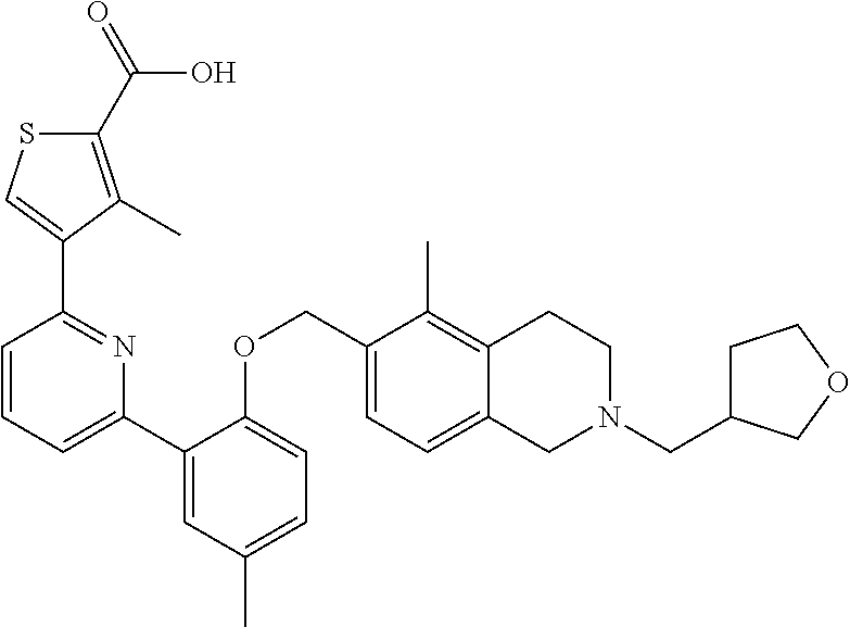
C1(C(=O)O)=C(C)C(C2=NC(C3=CC(C)=CC=C3OCC3=CC=C4C(=C3C)CCN(CC3CCOC3)C4)=CC=C2)=CS1
